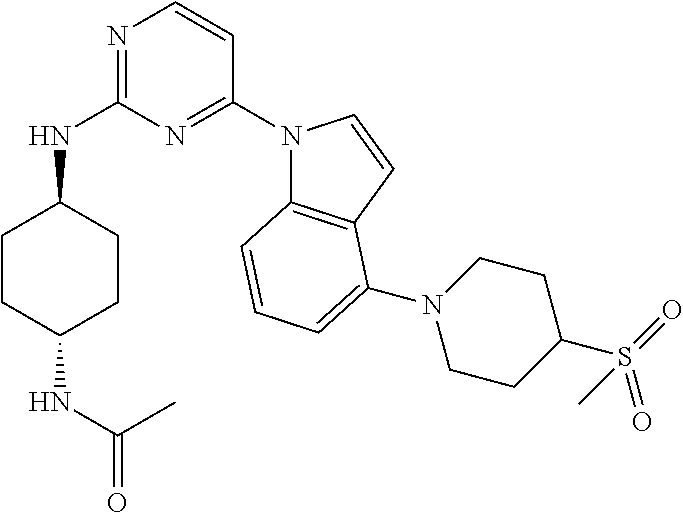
C1CC(NC(=O)C)CCC1NC1=NC=CC(N2C3=C(C=C2)C(N2CCC(S(=O)(=O)C)CC2)=CC=C3)=N1
